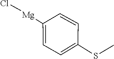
[Mg](C1=CC=C(SC)C=C1)Cl
